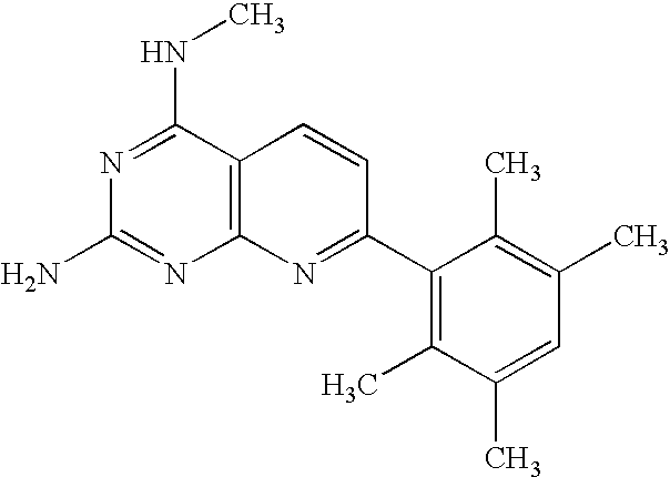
N1=C(NC)C2=C(N=C1N)N=C(C1=C(C)C(C)=CC(C)=C1C)C=C2
